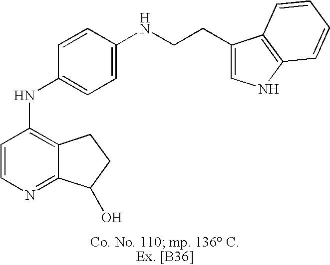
C1=CN=C2C(=C1NC1=CC=C(NCCC3=CNC4=C3C=CC=C4)C=C1)CCC2O
